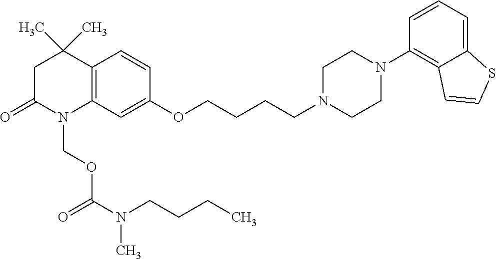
C12=C(C=C(OCCCCN3CCN(C4=C5C(=CC=C4)SC=C5)CC3)C=C1)N(COC(N(CCCC)C)=O)C(=O)CC2(C)C
